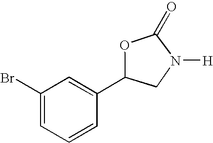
C1(Br)=CC=CC(C2CN([H])C(=O)O2)=C1
